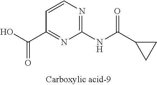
C1(NC(C2CC2)=O)=NC=CC(C(O)=O)=N1
